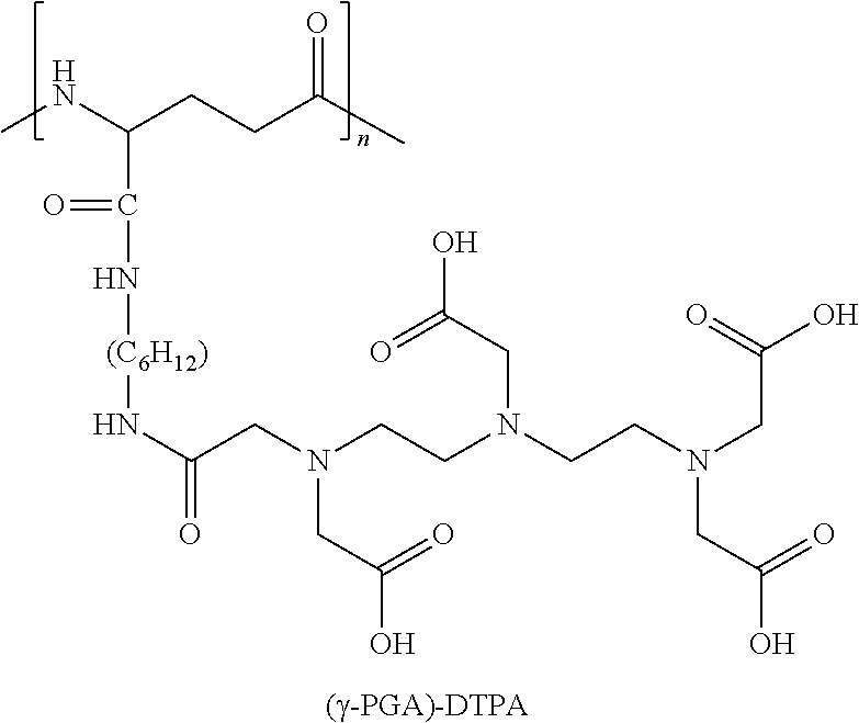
N(C(CN(CCN(CCN(CC(O)=O)CC(O)=O)CC(O)=O)CC(O)=O)=O)[(C6H12)]NC(=O)C(NC)CCC(C)=O
